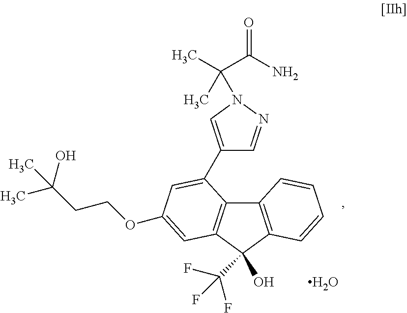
C12=C(C(C(F)(F)F)(O)C3=C1C(C1=CN(C(C(N)=O)(C)C)N=C1)=CC(OCCC(C)(O)C)=C3)C=CC=C2.O
